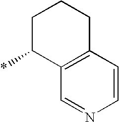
C12=C(C=CN=C1)CCCC2*
